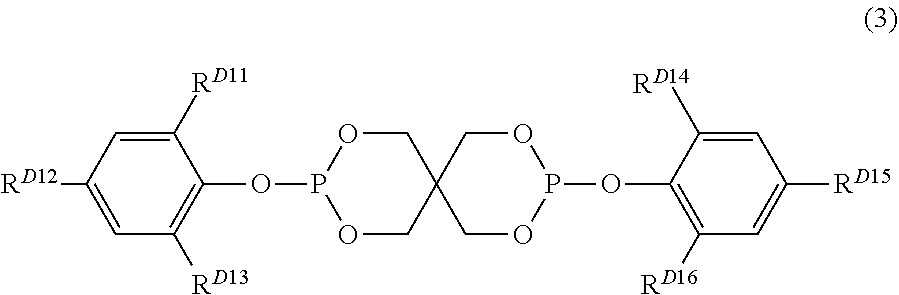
C1([RD11])=CC([RD12])=CC([RD13])=C1OP1OCC2(CO1)COP(OC1=C([RD16])C=C([RD15])C=C1[RD14])OC2
